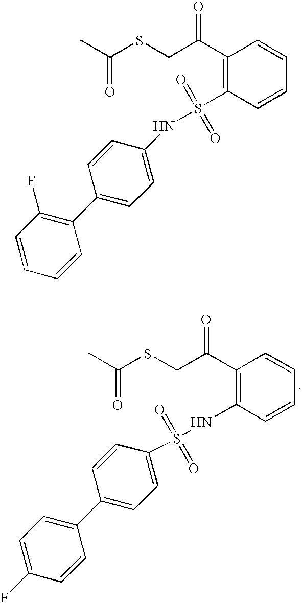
C(=O)(C)SCC(C1=C(NS(C2=CC=C(C3=CC=C(F)C=C3)C=C2)(=O)=O)C=CC=C1)=O.C(=O)(C)SCC(C1=C(S(=O)(=O)NC2=CC=C(C3=C(F)C=CC=C3)C=C2)C=CC=C1)=O
